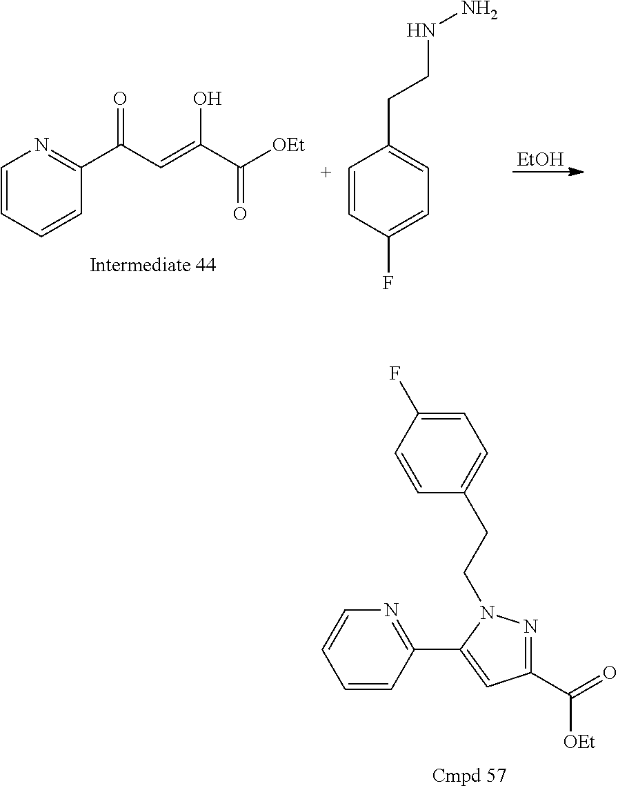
C1=CC(C2=CC(C(=O)[OEt])=NN2CCC2=CC=C(F)C=C2)=NC=C1.C1=CC=CC(C(C=C(C([OEt])=O)O)=O)=N1.[EtOH].[C+]1=CC(F)=CC=C1CCNN
